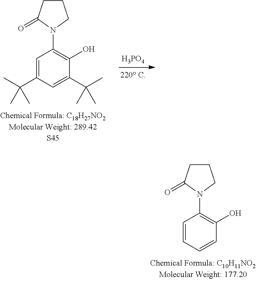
C1=C(C(C)(C)C)C=C(C(C)(C)C)C(O)=C1N1CCCC1=O.[H3PO4].C1=CC=CC(O)=C1N1CCCC1=O
